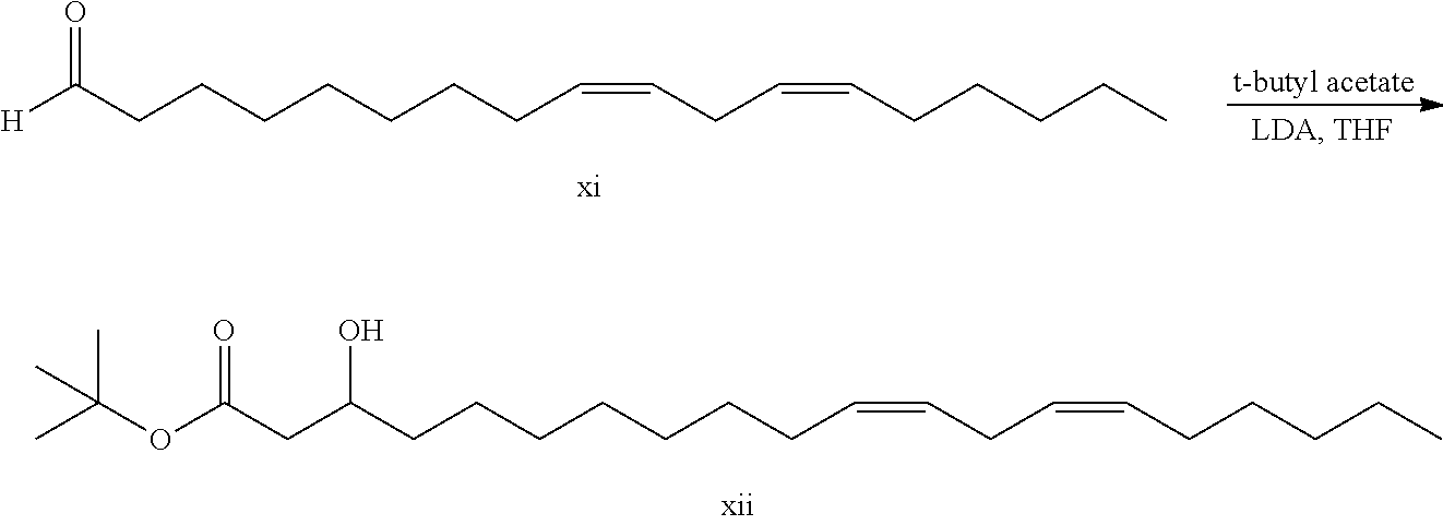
C(C(CCCCCCCC=CCC=CCCCCC)O)C(OC(C)(C)C)=O.[t-butyl acetate].[H]C(CCCCCCCC=CCC=CCCCCC)=O
